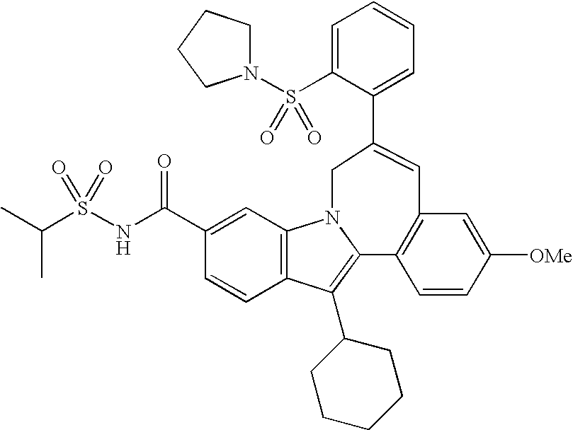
C1(C(NS(C(C)C)(=O)=O)=O)=CC2=C(C=C1)C(C1CCCCC1)=C1N2CC(C2=CC=CC=C2S(N2CCCC2)(=O)=O)=CC2=C1C=CC([OMe])=C2
